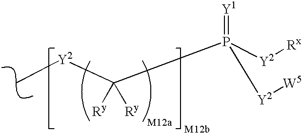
C[Y2]C(P([Y2][Rx])(=[Y1])[Y2][W5])([Ry])[Ry]
